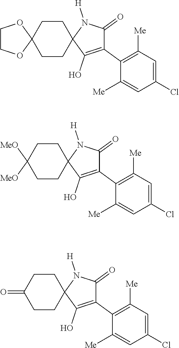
C1CC2(CCC13C(O)=C(C1=C([Me])C=C(Cl)C=C1[Me])C(=O)N3[H])OCCO2.C1CC([MeO])([MeO])CCC12C(O)=C(C1=C([Me])C=C(Cl)C=C1[Me])C(=O)N2[H].C1CC(=O)CCC12C(O)=C(C1=C([Me])C=C(Cl)C=C1[Me])C(=O)N2[H]
